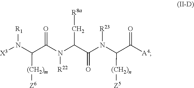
C(N([R22])C(C(N(C(C([A4])=O)[(CH2)n][Z5])[R23])=O)C[R8a])(=O)C(N([X3])[R1])[(CH2)m][Z6]
